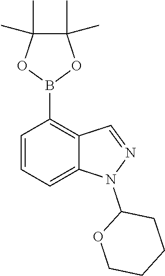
C1(B2OC(C)(C)C(C)(C)O2)=C2C(=CC=C1)N(C1OCCCC1)N=C2
